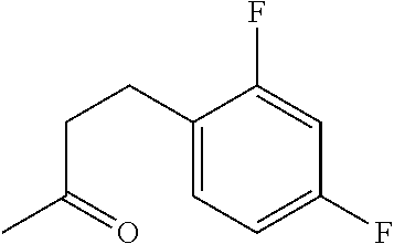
C1(CCC(C)=O)=CC=C(F)C=C1F
